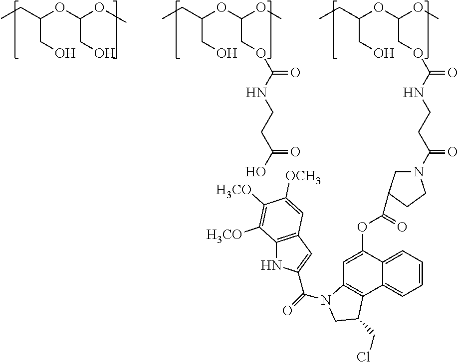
CCC(OC(OC)COC(NCCC(=O)N1CC(C(=O)OC2=CC3=C(C4=CC=CC=C24)C(CCl)CN3C(=O)C2=CC3=C(N2)C([H3CO])=C([H3CO])C([OCH3])=C3)CC1)=O)CO.CCC(OC(OC)CO)CO.CCC(OC(OC)COC(NCCC(O)=O)=O)CO
